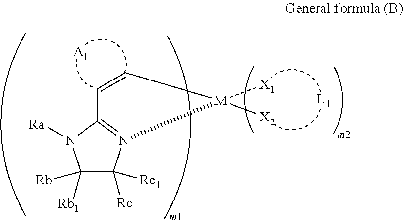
C1([Rb1])([Rb])C([Rc])([Rc1])N2=C(N1[Ra])C=C[M]2([X1])[X2].[A1]
